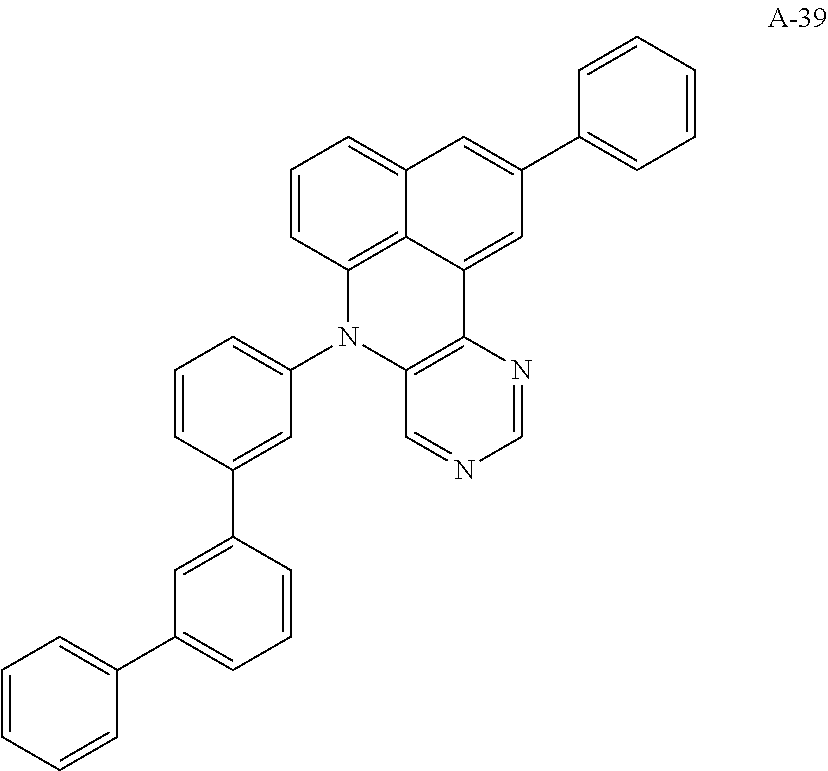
C1=CC2=C3C(=C1)C=C(C1=CC=CC=C1)C=C3C1=C(N2C2=CC=CC(C3=CC(C4=CC=CC=C4)=CC=C3)=C2)C=NC=N1
